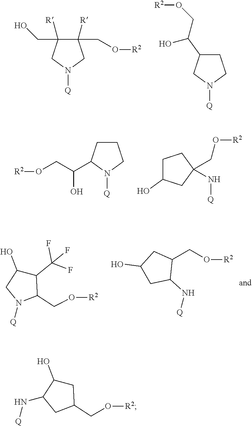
C1(CO[R2])([R])C(CO)([R])CN([Q])C1.C1C(C(CO[R2])O)CN([Q])C1.O(CC(O)C1CCCN1[Q])[R2].C1C(O)CC(N[Q])(CO[R2])C1.C1(C(F)(F)F)C(O)CN([Q])C1CO[R2].C1(O)CC(N[Q])C(CO[R2])C1.C1C(O)C(N[Q])CC1CO[R2]
